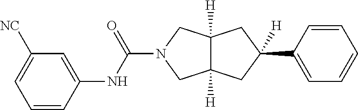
C12([H])C([H])(CC(C3=CC=CC=C3)([H])C1)CN(C(=O)NC1=CC([NC])=CC=C1)C2
